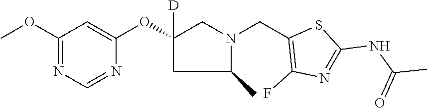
C1(OC)=NC=NC(OC2([D])CN(CC3=C(F)N=C(NC(C)=O)S3)C(C)C2)=C1
